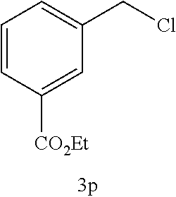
C1=CC([CO2Et])=CC(CCl)=C1
